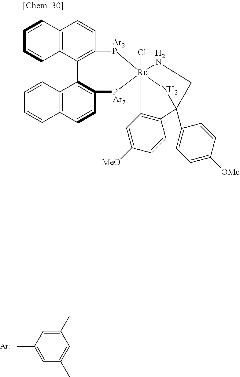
C1(C)=CC(C)=CC(C)=C1.[Ar].C12=C(C=CC3=C1C=CC=C3)[Ar2P][Ru]13(Cl)([PAr2]C4=C2C2=C(C=C4)C=CC=C2)[H2N]CC(C2=CC=C([OMe])C=C2)(N1)C1=C3C=C([MeO])C=C1
